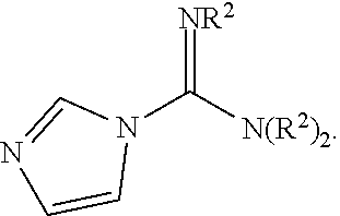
N1(C([N(R2)2])=[NR2])C=NC=C1
